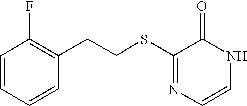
S(C1=NC=CNC1=O)CCC1=C(F)C=CC=C1
